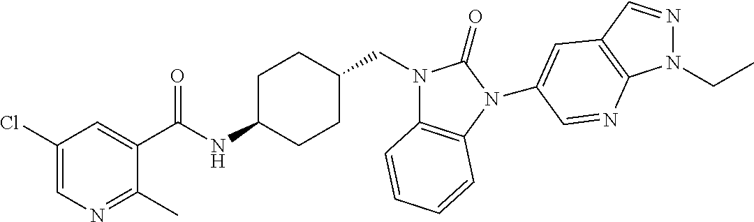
C1(Cl)=CN=C(C)C(C(NC2CCC(CN3C4=C(N(C5=CC6=C(N(CC)N=C6)N=C5)C3=O)C=CC=C4)CC2)=O)=C1
